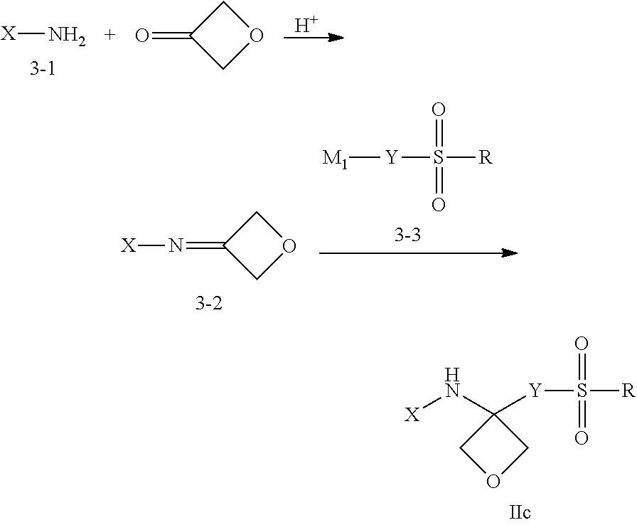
[X]N.C1C(=O)CO1.[H].[M1][Y]S([R])(=O)=O.C1C(=N[X])CO1.[X]NC1([Y]S([R])(=O)=O)COC1
